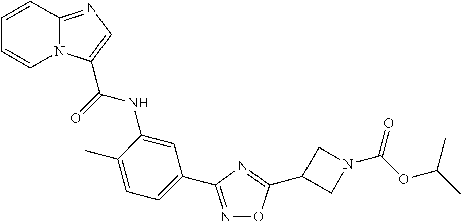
C1=CC2=NC=C(C(=O)NC3=CC(C4=NOC(C5CN(C(OC(C)C)=O)C5)=N4)=CC=C3C)N2C=C1
